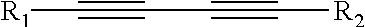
[R1]C#CC#C[R2]
